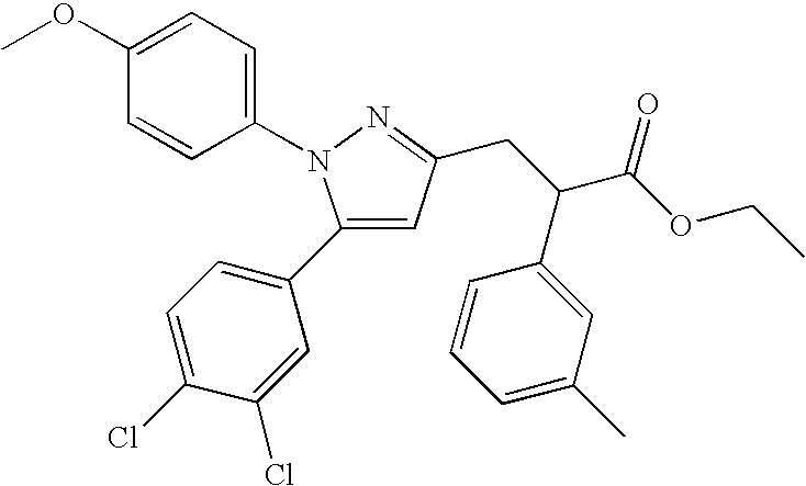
C1=C(C2=CC=C(Cl)C(Cl)=C2)N(C2=CC=C(OC)C=C2)N=C1CC(C(OCC)=O)C1=CC(C)=CC=C1
